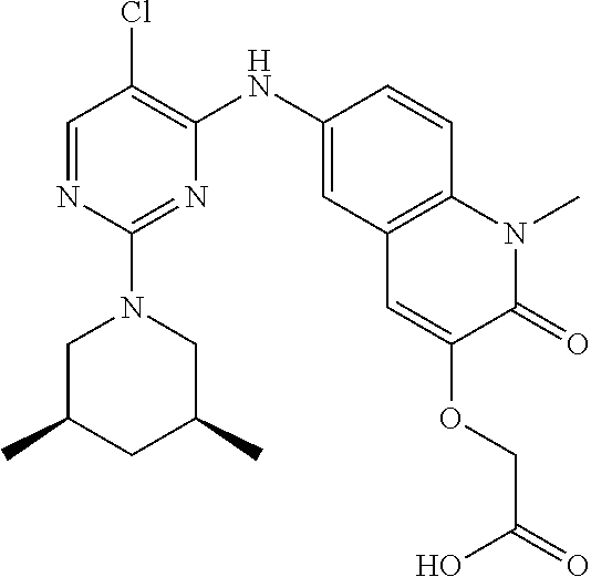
C1=NC(N2CC(C)CC(C)C2)=NC(NC2=CC3=C(C=C2)N(C)C(=O)C(OCC(=O)O)=C3)=C1Cl
